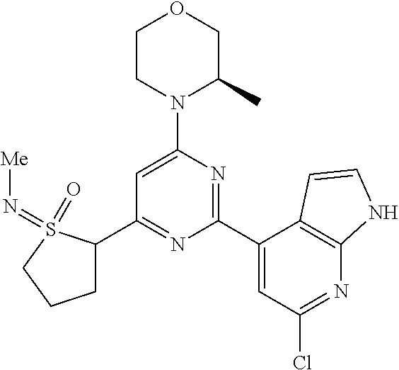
C1(C2=NC(C3=CC(Cl)=NC4=C3C=CN4)=NC(N3C(C)COCC3)=C2)CCCS1(=O)=N[Me]
